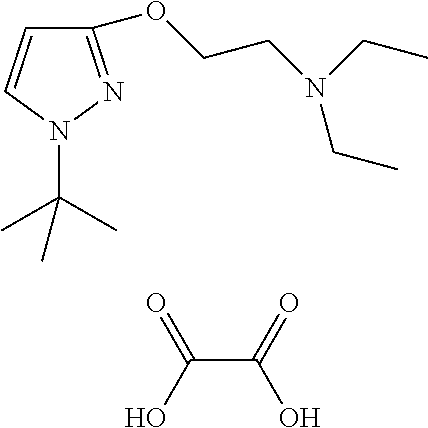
C1(OCCN(CC)CC)=NN(C(C)(C)C)C=C1.C(C(=O)O)(O)=O
